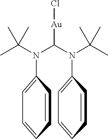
N(C(N(C1=CC=CC=C1)C(C)(C)C)[Au]Cl)(C1=CC=CC=C1)C(C)(C)C
